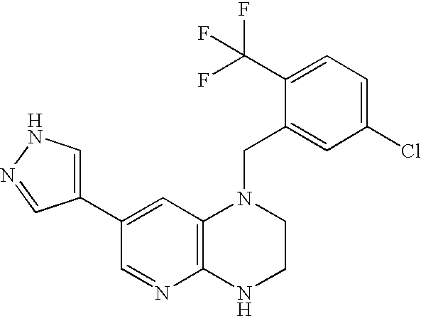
C1(C(F)(F)F)=CC=C(Cl)C=C1CN1C2=C(NCC1)N=CC(C1=CNN=C1)=C2
